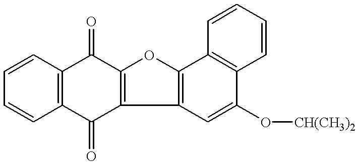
C1=CC2=C(C=C1)C(=O)C1=C(C2=O)OC2=C1C=C(O[CH(CH3)2])C1=C2C=CC=C1
